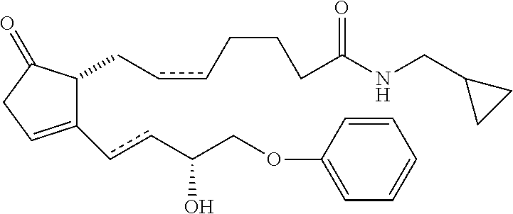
C1(=O)CC=C(ccC(COC2=CC=CC=C2)O)C1CccCCCC(NCC1CC1)=O
